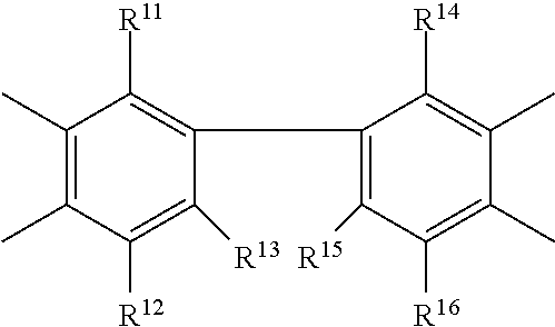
C1(C)=C(C)C([R12])=C([R13])C(C2=C([R15])C([R16])=C(C)C(C)=C2[R14])=C1[R11]
